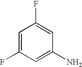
C1=C(F)C=C(N)C=C1F
